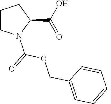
C1CN(C(=O)OCC2=CC=CC=C2)C(C(O)=O)C1
